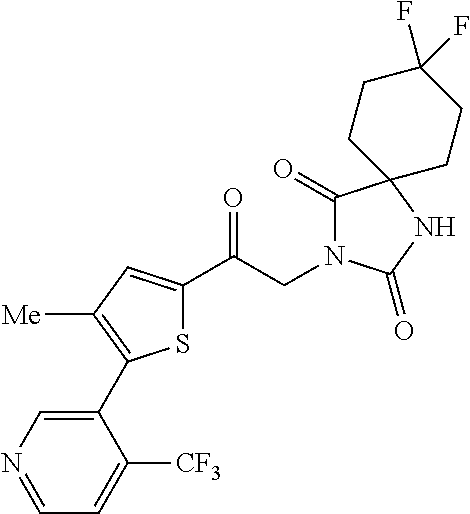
S1C(C(CN2C(=O)C3(NC2=O)CCC(F)(F)CC3)=O)=CC([Me])=C1C1=CN=CC=C1[CF3]
